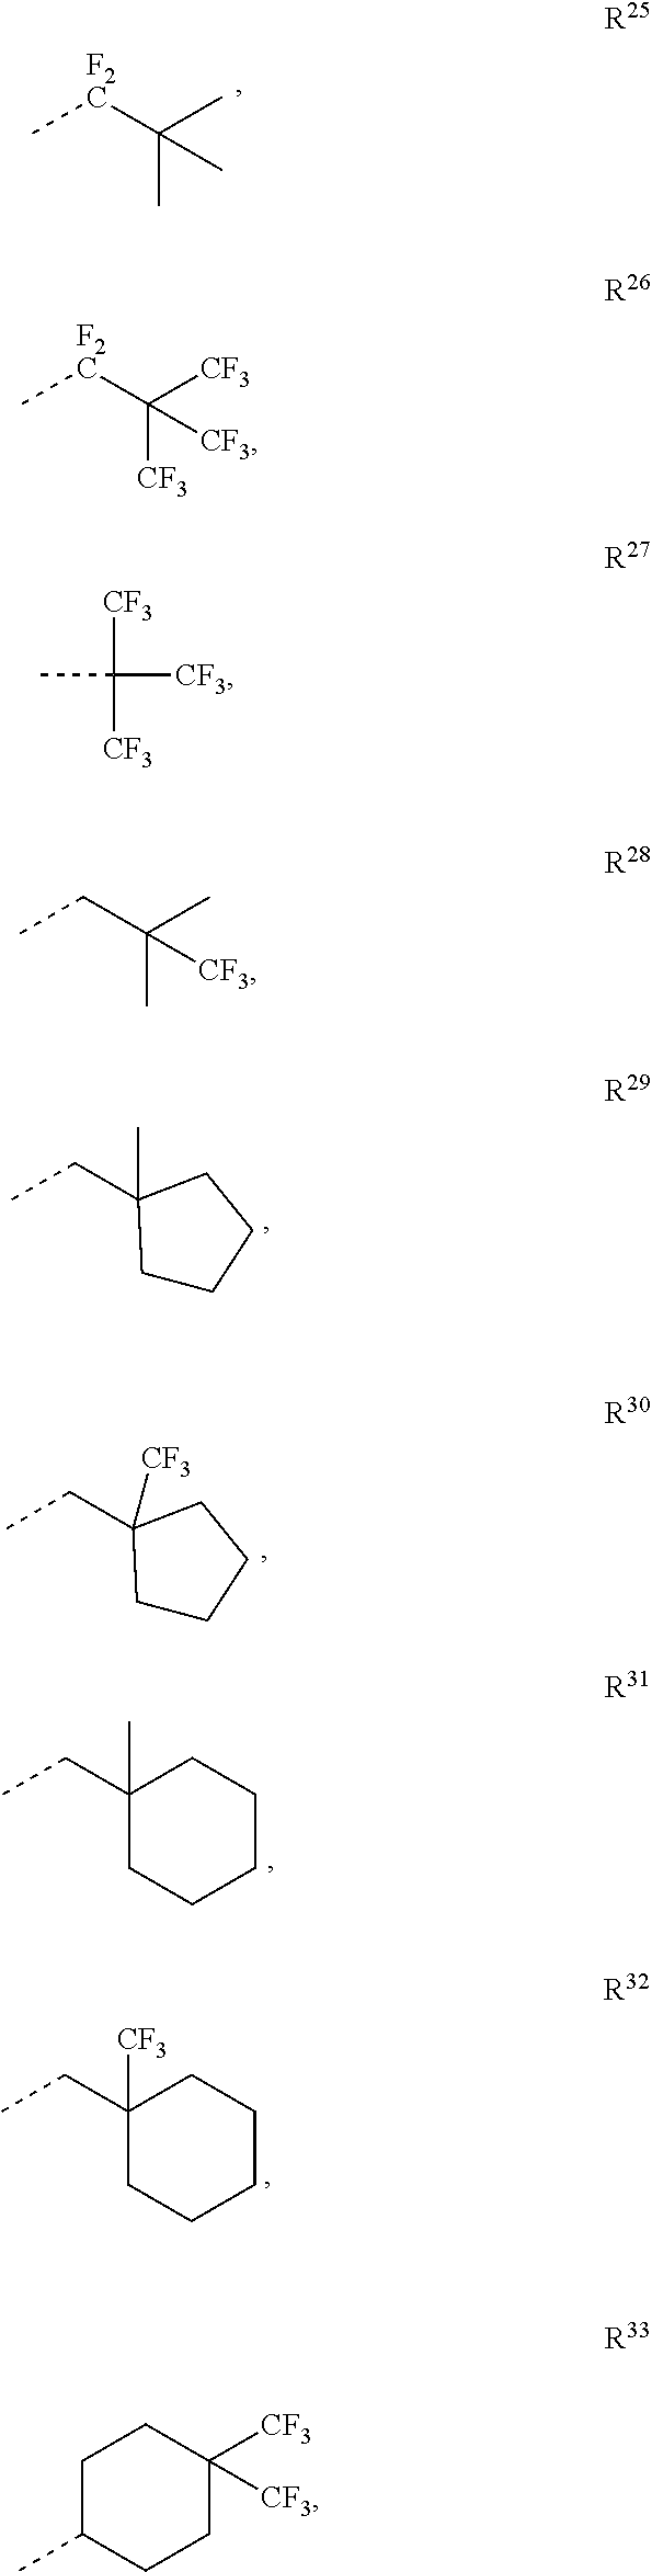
C[F2C]C(C)(C)C.[R25].C[F2C]C([CF3])([CF3])[CF3].[R26].CC([CF3])([CF3])[CF3].[R27].CCC(C)(C)[CF3].[R28].C1CCCC1(C)CC.[R29].C1CCCC1([CF3])CC.[R30].C1(CC)(C)CCCCC1.[R31].C1(CC)([CF3])CCCCC1.[R32].C1C(C)CCC([CF3])([CF3])C1.[R33]
